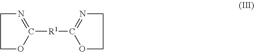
C1OC([R1]C2=NCCO2)=NC1
